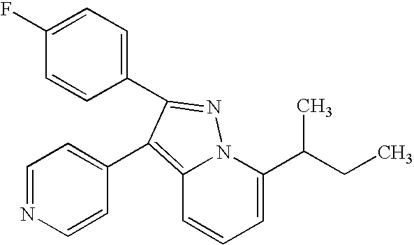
C1(F)=CC=C(C2=NN3C(=C2C2=CC=NC=C2)C=CC=C3C(CC)C)C=C1
